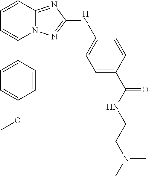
N12C(=NC(NC3=CC=C(C(NCCN(C)C)=O)C=C3)=N1)C=CC=C2C1=CC=C(OC)C=C1
